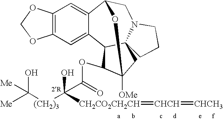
C12=C(C=C3C(=C1)C1CN4C5(C3C(OC(=O)C([(CH2)3]C([Me])(O)[Me])(O)[CH2CO2CH2CH]=[CHCH]=[CHCH3])C([OMe])(C5)O1)CCC4)OCO2
